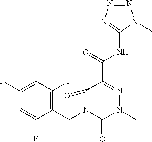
C1=C(F)C(CN2C(=O)C(C(=O)NC3=NN=NN3C)=NN(C)C2=O)=C(F)C=C1F
